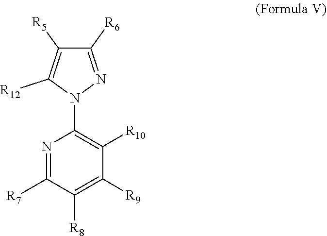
N1=C([R7])C([R8])=C([R9])C([R10])=C1N1N=C([R6])C([R5])=C1[R12]
